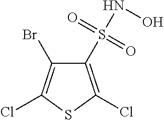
C1(S(NO)(=O)=O)=C(Cl)SC(Cl)=C1Br
